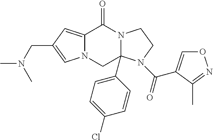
C12=CC(CN(C)C)=CN1CC1(C3=CC=C(Cl)C=C3)N(C2=O)CCN1C(=O)C1=CON=C1C
